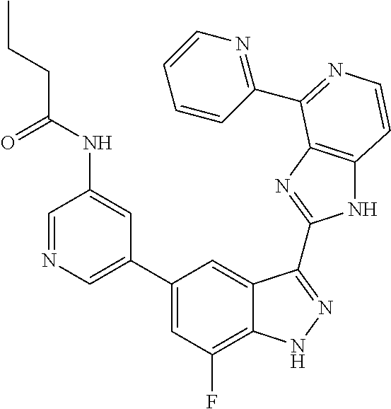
C1(C2=CN=CC(NC(CCC)=O)=C2)=CC(F)=C2C(=C1)C(C1=NC3=C(N1)C=CN=C3C1=NC=CC=C1)=NN2
